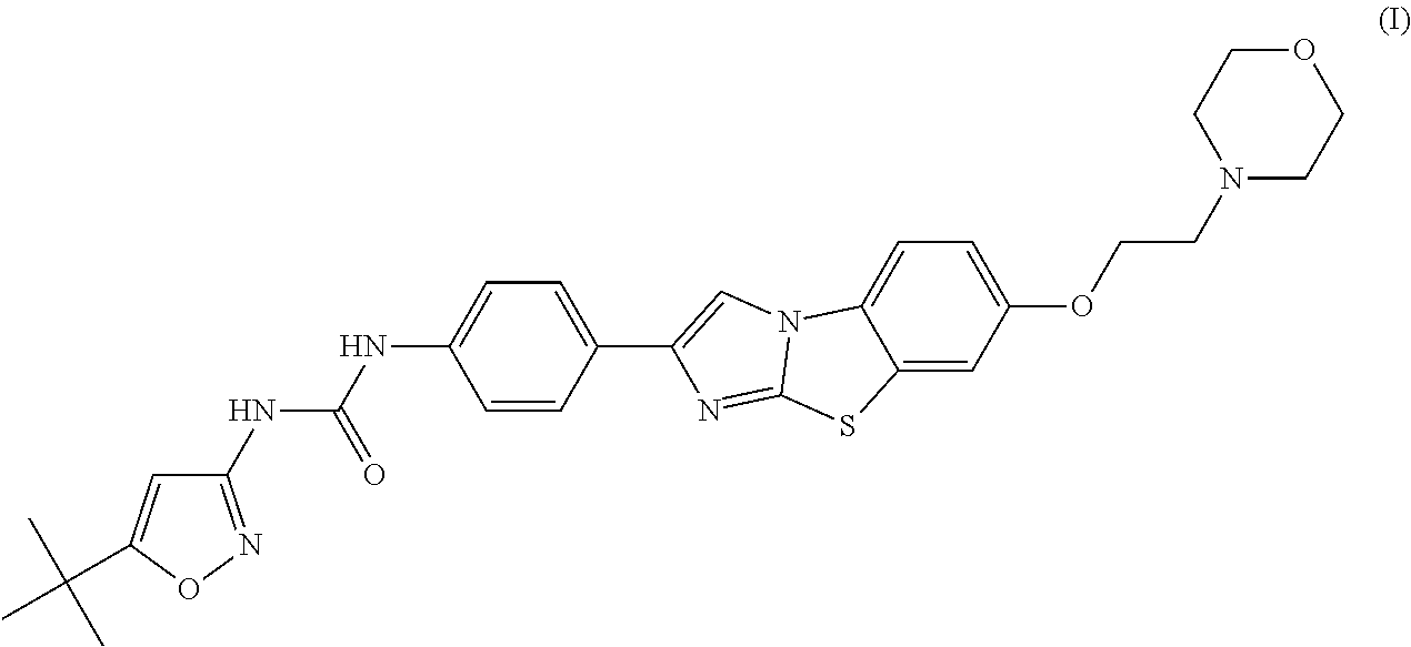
C12=CC(OCCN3CCOCC3)=CC=C1N1C(=NC(C3=CC=C(NC(NC4=NOC(C(C)(C)C)=C4)=O)C=C3)=C1)S2
